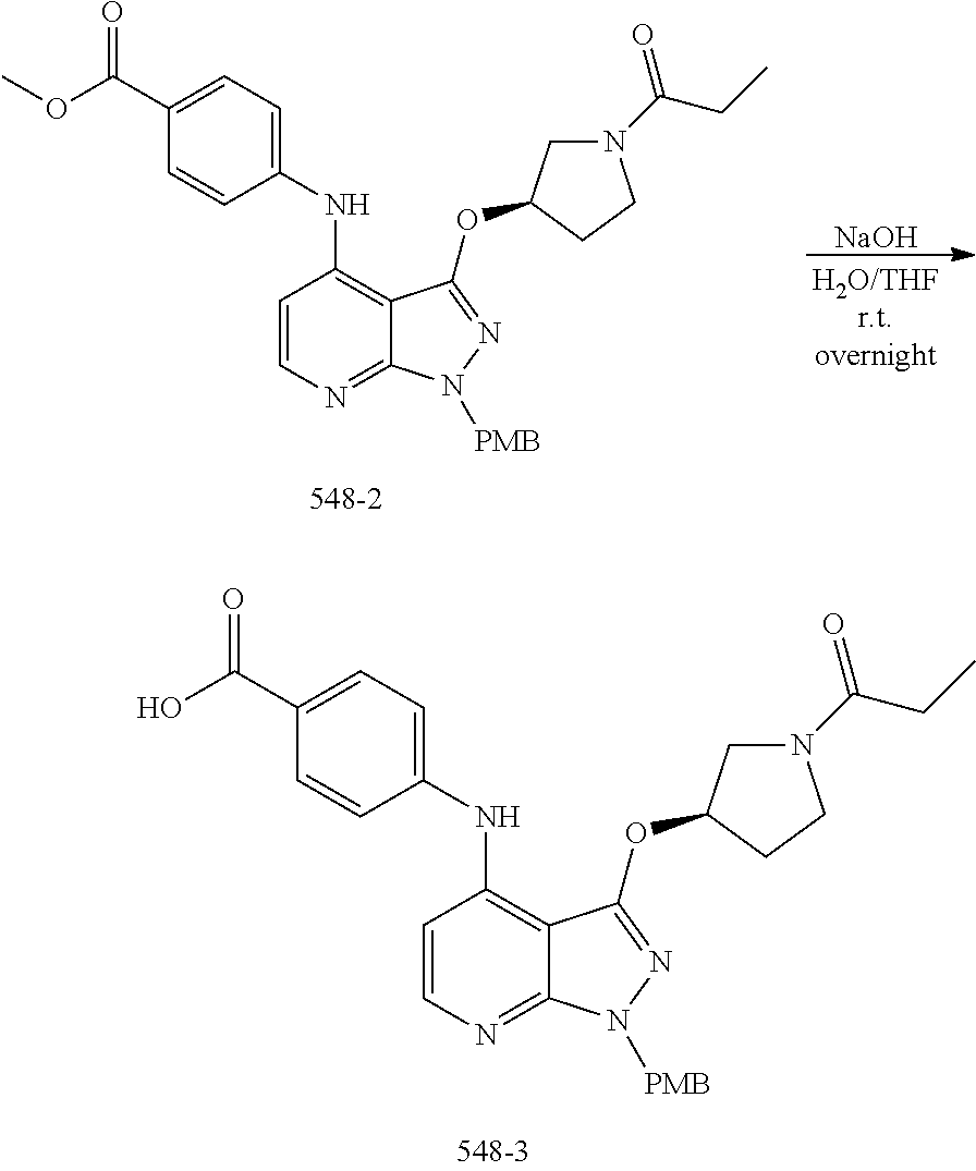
C1=CN=C2C(=C1NC1=CC=C(C(O)=O)C=C1)C(OC1CN(C(CC)=O)CC1)=NN2[PMB].C1=CN=C2C(=C1NC1=CC=C(C(OC)=O)C=C1)C(OC1CN(C(CC)=O)CC1)=NN2[PMB].[NaOH]
